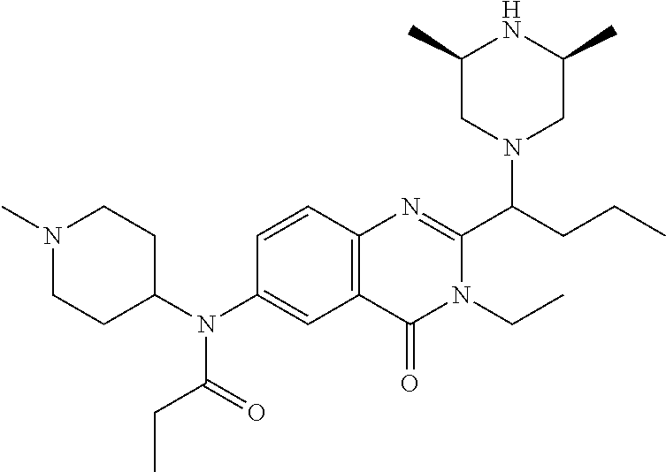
C1(N(C2CCN(C)CC2)C(=O)CC)=CC2=C(C=C1)N=C(C(N1CC(C)NC(C)C1)CCC)N(CC)C2=O
